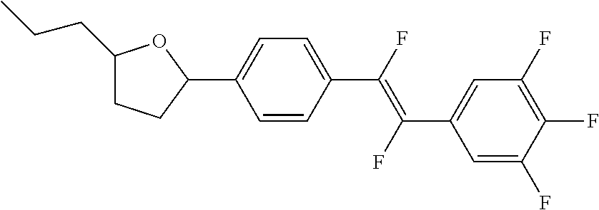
C1(CCC)CCC(C2=CC=C(C(=C(C3=CC(F)=C(F)C(F)=C3)F)F)C=C2)O1
